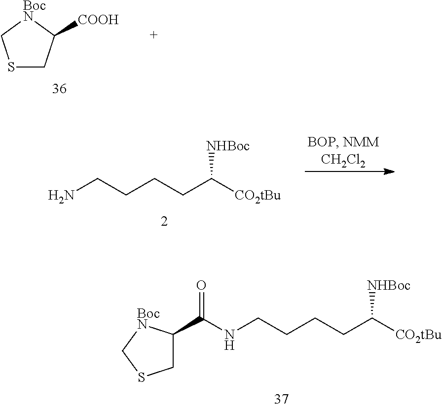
N(CCCCC([CO2tBu])[NHBoc])C(C1CSC[BocN]1)=O.NCCCCC([CO2tBu])[NHBoc].S1CC([COOH])[BocN]C1
